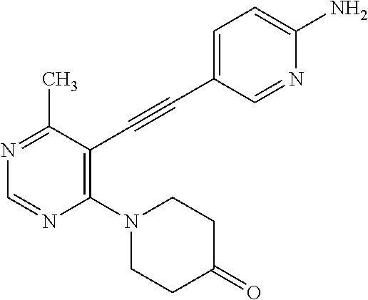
N1=C(C)C(C#CC2=CC=C(N)N=C2)=C(N2CCC(=O)CC2)N=C1
